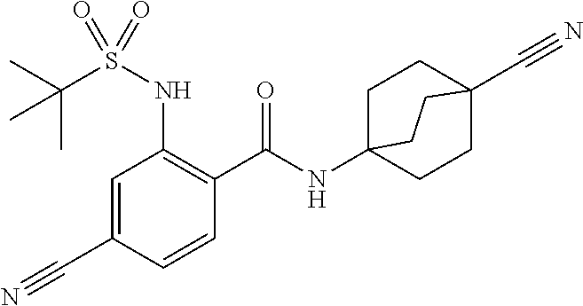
C1=C(C#N)C=CC(C(=O)NC23CCC(C#N)(CC2)CC3)=C1NS(C(C)(C)C)(=O)=O
